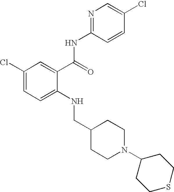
C1(Cl)=CC=C(NCC2CCN(C3CCSCC3)CC2)C(C(NC2=NC=C(Cl)C=C2)=O)=C1
